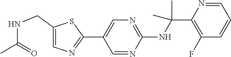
C1(C2=CN=C(NC(C)(C)C3=C(F)C=CC=N3)N=C2)=NC=C(CNC(C)=O)S1
